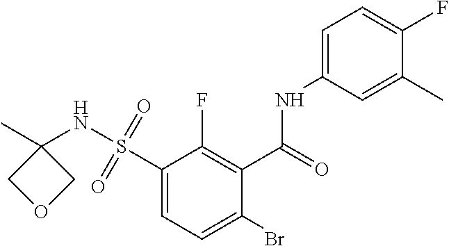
C1(S(=O)(=O)NC2(C)COC2)=CC=C(Br)C(C(=O)NC2=CC=C(F)C(C)=C2)=C1F
